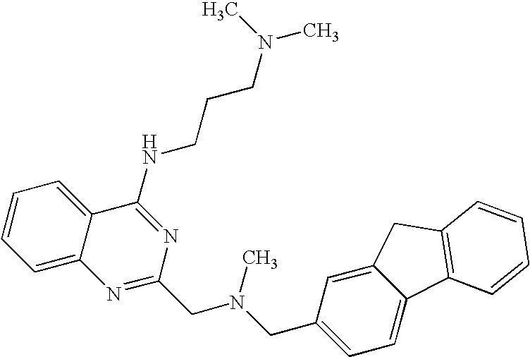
C1=C2C(=CC=C1)C(NCCCN(C)C)=NC(CN(CC1=CC=C3C(=C1)CC1=C3C=CC=C1)C)=N2
